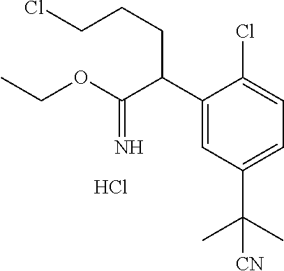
C1(C(C(OCC)=N)CCCCl)=CC(C(C)(C)[CN])=CC=C1Cl.Cl
